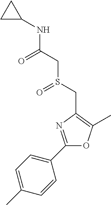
C1(C)=CC=C(C2=NC(CS(CC(NC3CC3)=O)=O)=C(C)O2)C=C1
